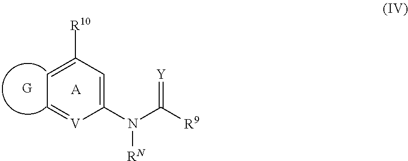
[A].C1=C(N(C([R9])=[Y])[RN])[V]=CC=C1[R10]
